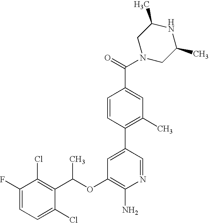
FC1=CC=C(Cl)C(C(OC2=C(N)N=CC(C3=C(C)C=C(C(N4CC(C)NC(C)C4)=O)C=C3)=C2)C)=C1Cl
